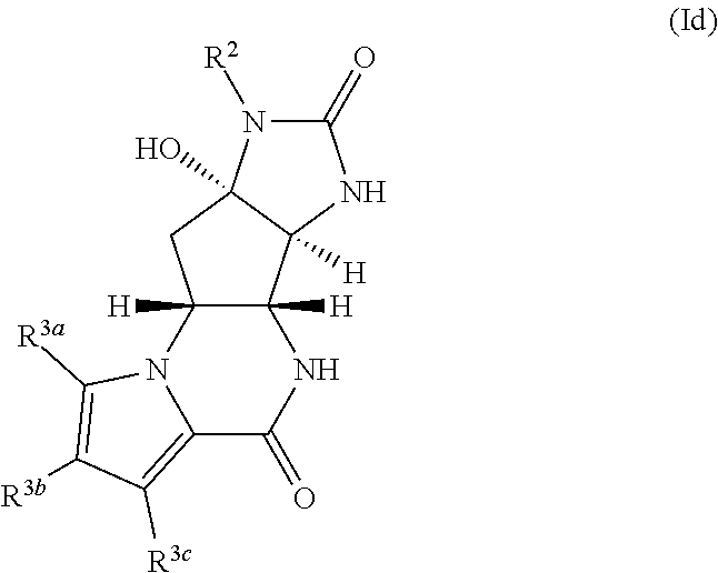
C12([H])C([H])(N3C(=C([R3c])C([R3b])=C3[R3a])C(=O)N1)CC1(O)C2([H])NC(=O)N1[R2]
